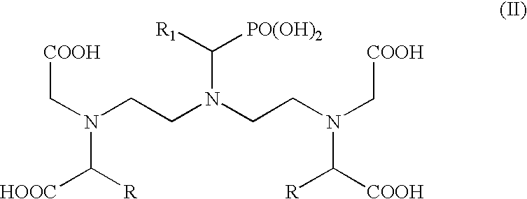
C(N(C([HOOC])[R])CCN(C([R1])[PO(OH)2])CCN(C[COOH])C([COOH])[R])[COOH]
